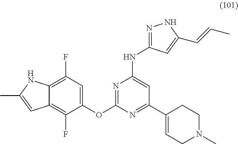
C12=C(F)C(OC3=NC(NC4=NNC(C=CC)=C4)=CC(C4=CCN(C)CC4)=N3)=CC(F)=C1NC(C)=C2
